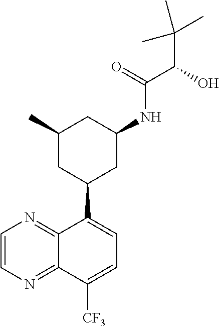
C1=CN=C2C(=N1)C(C1CC(NC(C(O)C(C)(C)C)=O)CC(C)C1)=CC=C2[CF3]
